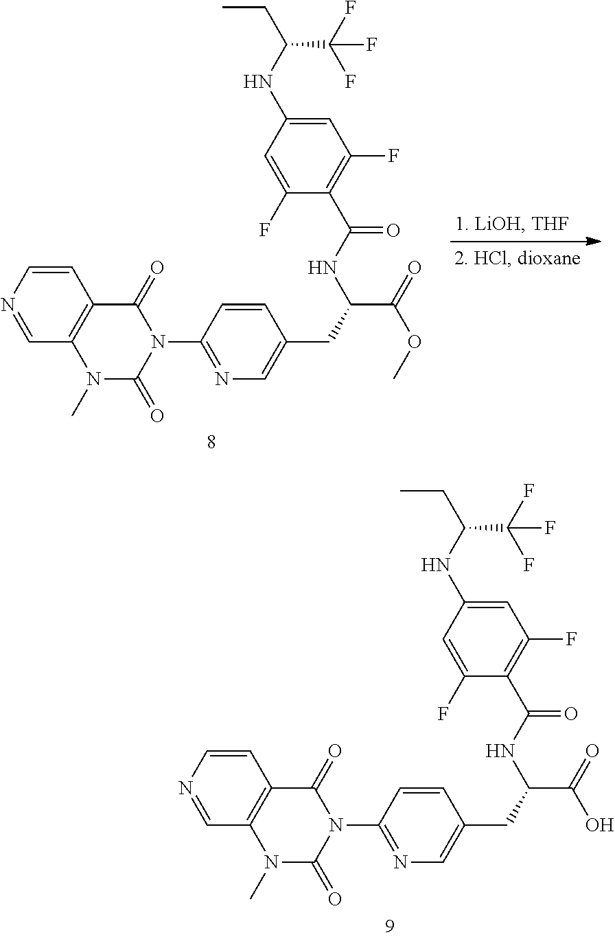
C1(N2C(=O)C3=C(N(C)C2=O)C=NC=C3)=NC=C(CC(C(=O)O)NC(C2=C(F)C=C(NC(CC)C(F)(F)F)C=C2F)=O)C=C1.C1(N2C(=O)C3=C(N(C)C2=O)C=NC=C3)=NC=C(CC(C(=O)OC)NC(C2=C(F)C=C(NC(CC)C(F)(F)F)C=C2F)=O)C=C1
